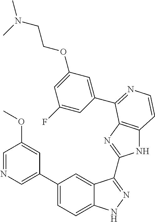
C1(C2=CN=CC(OC)=C2)=CC=C2C(=C1)C(C1=NC3=C(N1)C=CN=C3C1=CC(OCCN(C)C)=CC(F)=C1)=NN2
